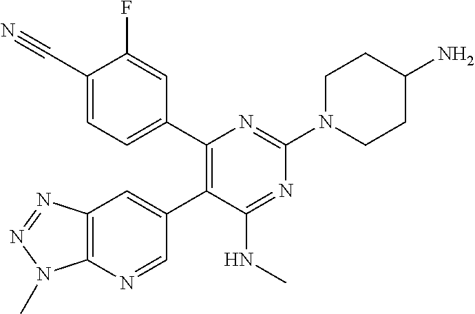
C1(C#N)=CC=C(C2=C(C3=CC4=C(N=C3)N(C)N=N4)C(NC)=NC(N3CCC(N)CC3)=N2)C=C1F
